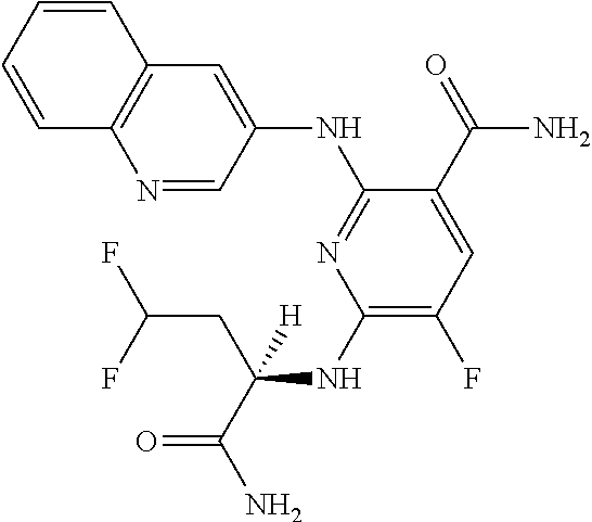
C12=C(C=C(NC3=NC(NC(C(=O)N)(CC(F)F)[H])=C(F)C=C3C(=O)N)C=N1)C=CC=C2
